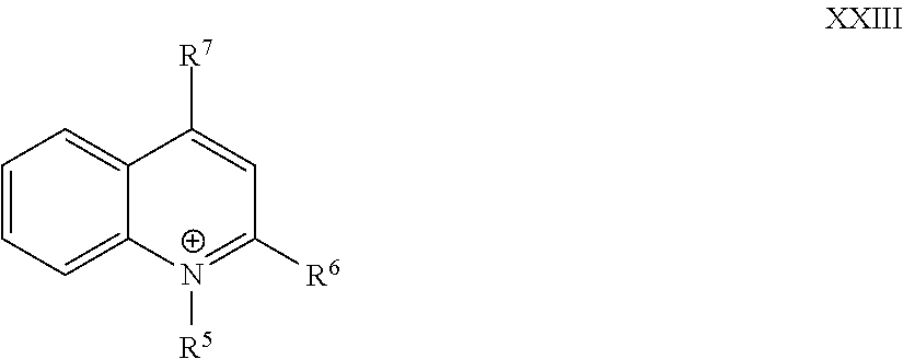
C12=CC=CC=C1[N+]([R5])=C([R6])C=C2[R7]
